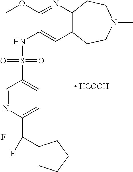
C12=C(CCN(C)CC1)C=C(NS(C1=CC=C(C(C3CCCC3)(F)F)N=C1)(=O)=O)C(OC)=N2.[ HCOOH]
